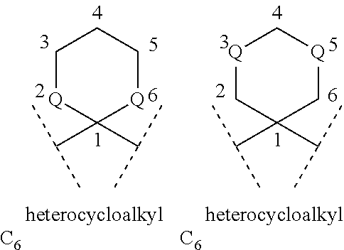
C1[Q]C(C(C)C)(C(C)C)[Q]CC1.[C6].[Q]1CC(C(C)C)(C(C)C)C[Q]C1.[C6]
